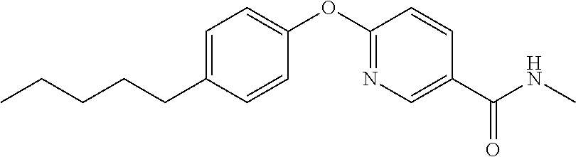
C1=C(CCCCC)C=CC(OC2=NC=C(C(NC)=O)C=C2)=C1
